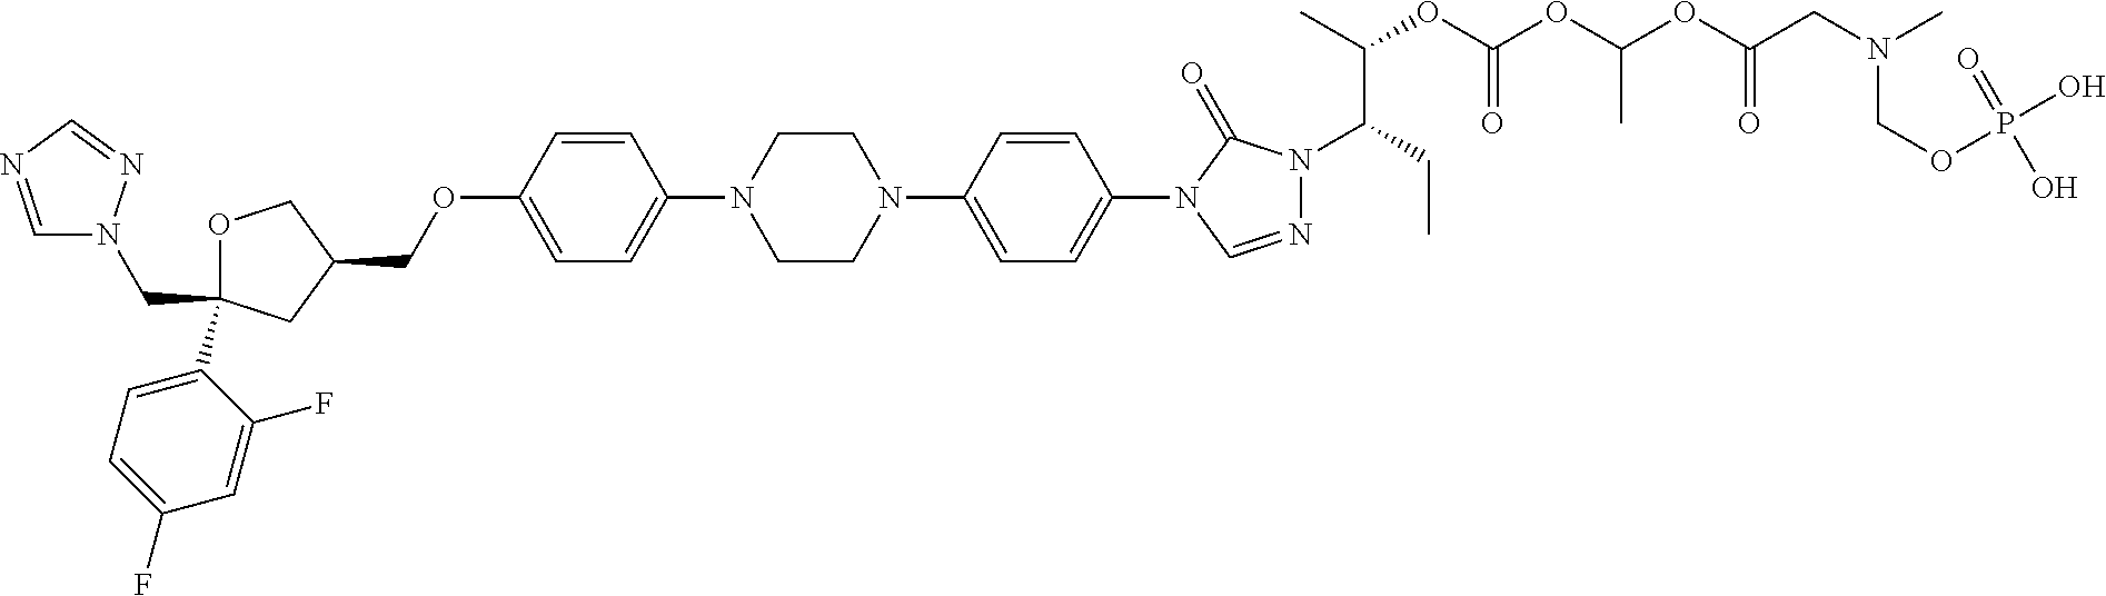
C1OC(C2=CC=C(F)C=C2F)(CN2C=NC=N2)CC1COC1=CC=C(N2CCN(C3=CC=C(N4C=NN(C(CC)C(C)OC(OC(OC(CN(C)COP(O)(=O)O)=O)C)=O)C4=O)C=C3)CC2)C=C1
